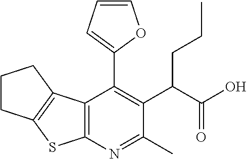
C12=C(N=C(C)C(C(C(O)=O)CCC)=C1C1=CC=CO1)SC1=C2CCC1
